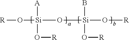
[R]O[Si](O[Si](O[R])(B)O[R])([A])O[R]
